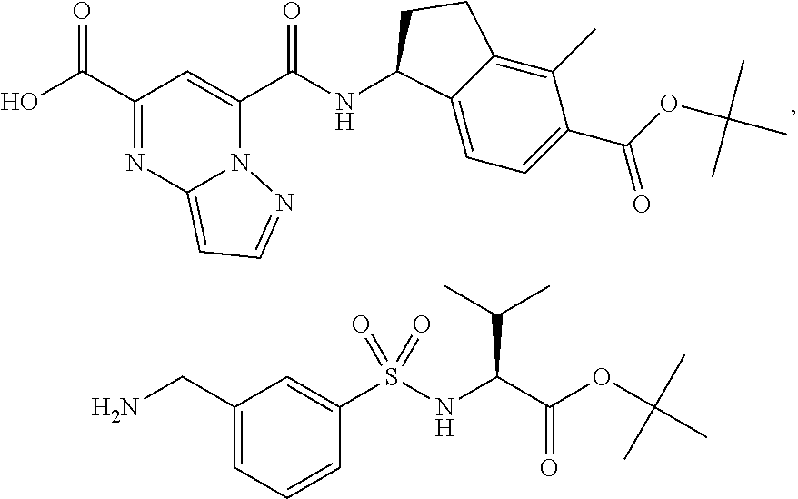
C(=O)(C1=CC(C(=O)O)=NC2=CC=NN21)NC1C2=CC=C(C(OC(C)(C)C)=O)C(C)=C2CC1.O=S(NC(C(C)C)C(OC(C)(C)C)=O)(C1=CC(CN)=CC=C1)=O
